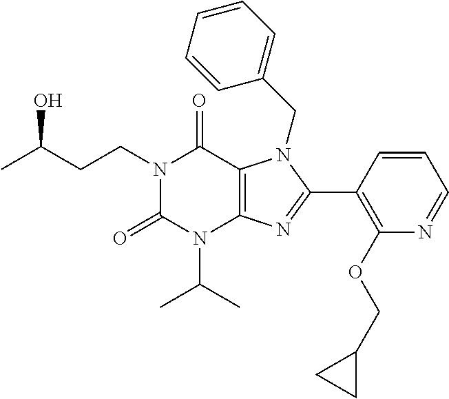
CC(CCN1C(=O)N(C(C)C)C2=C(C1=O)N(CC1=CC=CC=C1)C(C1=C(OCC3CC3)N=CC=C1)=N2)O
